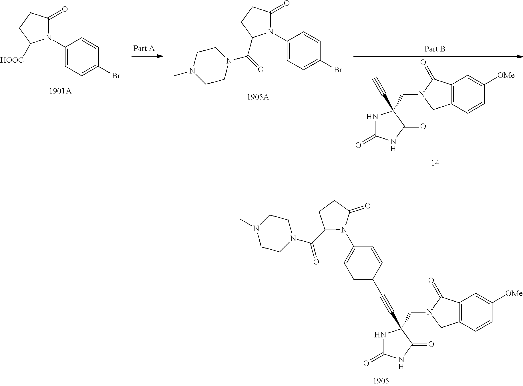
C12=C(C=CC([OMe])=C1)CN(CC1(C#CC3=CC=C(N4C(=O)CCC4C(N4CCN(C)CC4)=O)C=C3)NC(=O)NC1=O)C2=O.C12=C(C=CC([OMe])=C1)CN(CC1(C#C)NC(=O)NC1=O)C2=O.N1(C2=CC=C(Br)C=C2)C(=O)CCC1[HOOC].N1(C2=CC=C(Br)C=C2)C(=O)CCC1C(N1CCN(C)CC1)=O
